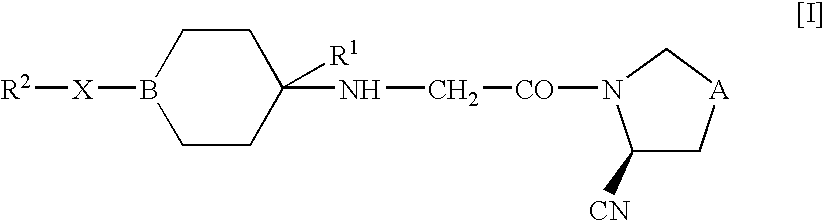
C1CC(NC[CO]N2C([CN])C[A]C2)([R1])CCB1[X][R2]
